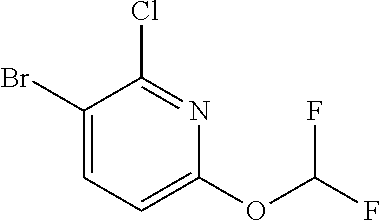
C1=C(OC(F)F)N=C(Cl)C(Br)=C1
